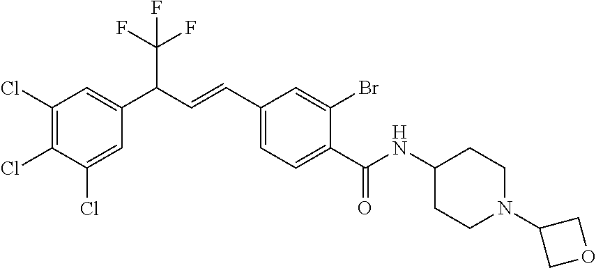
C1(Cl)=C(Cl)C(Cl)=CC(C(C=CC2=CC=C(C(NC3CCN(C4COC4)CC3)=O)C(Br)=C2)C(F)(F)F)=C1
